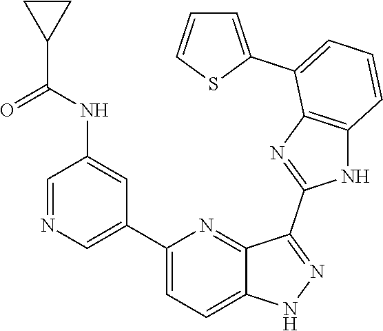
C1(C2=CN=CC(NC(=O)C3CC3)=C2)=CC=C2C(=N1)C(C1=NC3=C(N1)C=CC=C3C1=CC=CS1)=NN2
